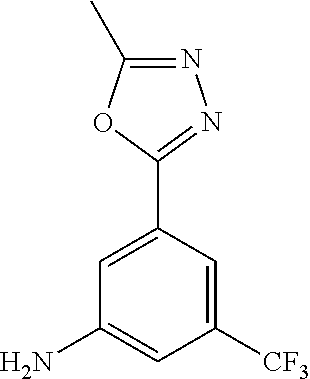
C1([CF3])=CC(C2=NN=C(C)O2)=CC(N)=C1
